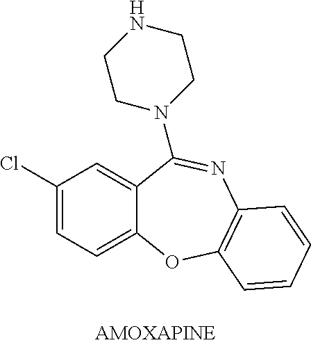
C1(Cl)=CC=C2C(=C1)C(N1CCNCC1)=NC1=C(O2)C=CC=C1
